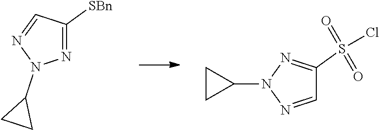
N1=C([SBn])C=NN1C1CC1.C1=NN(C2CC2)N=C1S(Cl)(=O)=O
